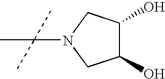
N1(C(C)(C)C)CC(O)C(O)C1
